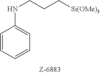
C1=CC=CC=C1NCCC[Si(OMe)3]
